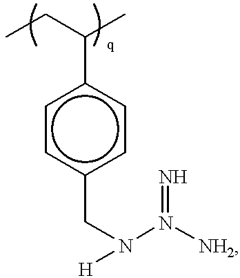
c1cc(CN(N([NH2])=N)[H])ccc1C(CC)C
